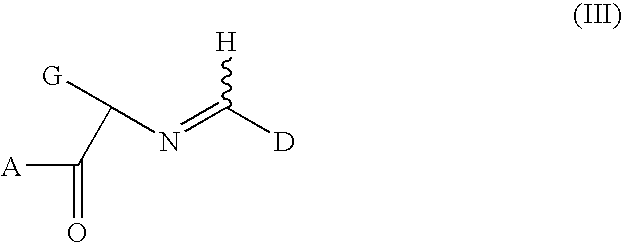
N(=C([D])[H])C(C([A])=O)[G]
